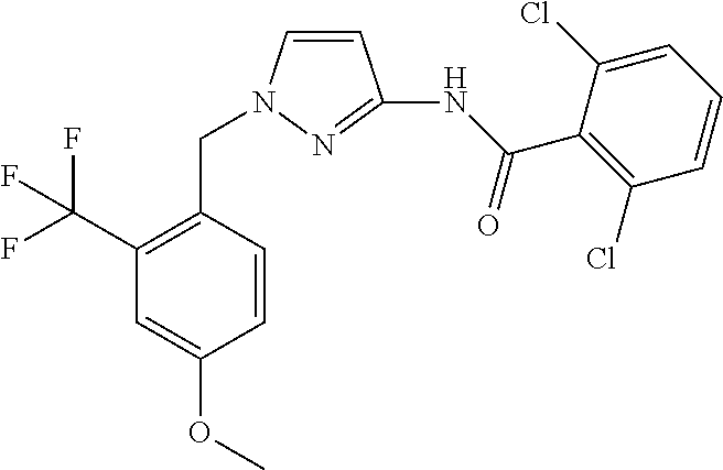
C1=CN(CC2=C(C(F)(F)F)C=C(OC)C=C2)N=C1NC(C1=C(Cl)C=CC=C1Cl)=O
